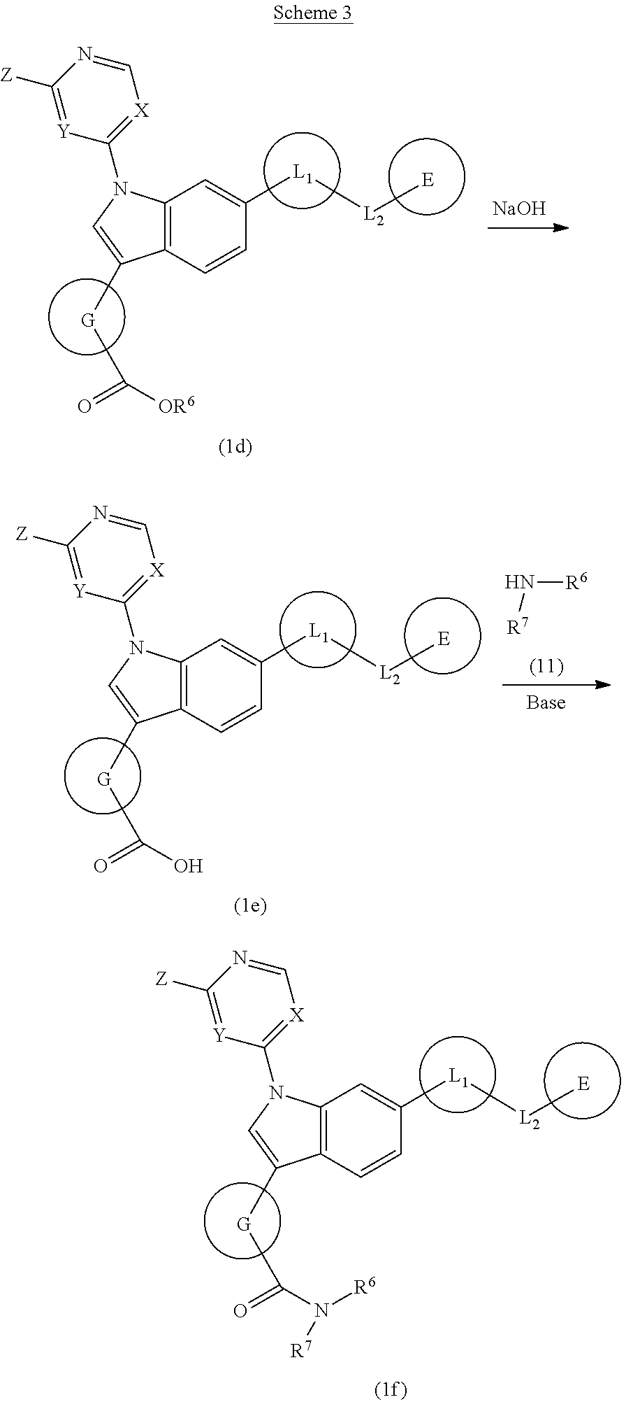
C1(N2C3=C(C=CC([L1][L2][E])=C3)C([G]C(=O)[OR6])=C2)=[X]C=NC([Z])=[Y]1.[NaOH].C1(N2C3=C(C=CC([L1][L2][E])=C3)C([G]C(=O)O)=C2)=[X]C=NC([Z])=[Y]1.N([R6])[R7].C1(N2C3=C(C=CC([L1][L2][E])=C3)C([G]C(=O)N([R7])[R6])=C2)=[X]C=NC([Z])=[Y]1
